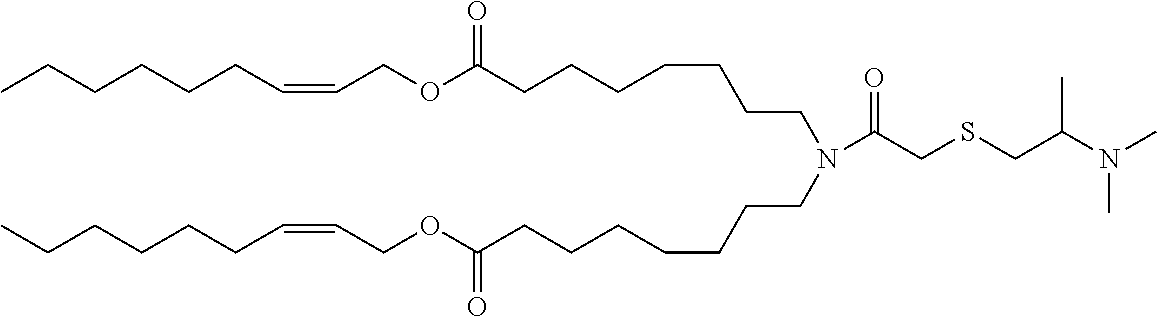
CCCCCCC=CCOC(CCCCCCCN(CCCCCCCC(OCC=CCCCCCC)=O)C(CSCC(N(C)C)C)=O)=O
